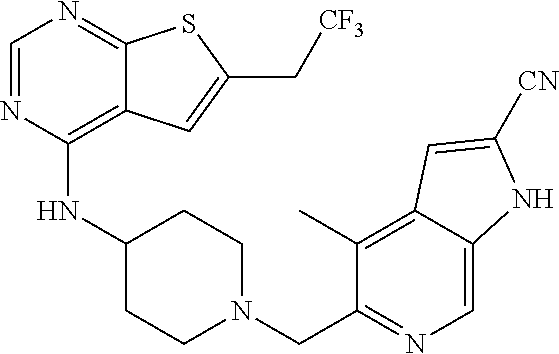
C1=NC(NC2CCN(CC3=NC=C4C(=C3C)C=C([CN])N4)CC2)=C2C(=N1)SC(C[CF3])=C2
